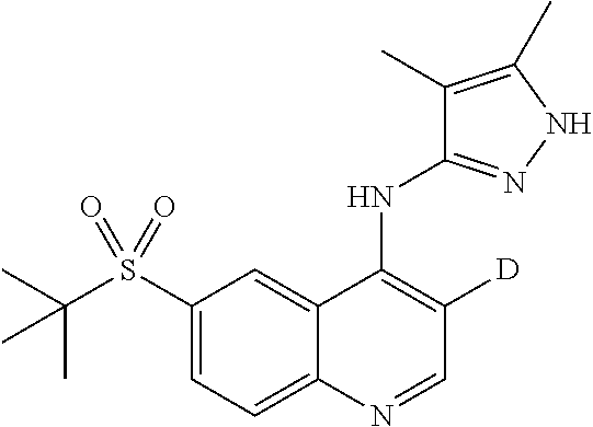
C1(S(C(C)(C)C)(=O)=O)=CC=C2C(=C1)C(NC1=NNC(C)=C1C)=C([D])C=N2
